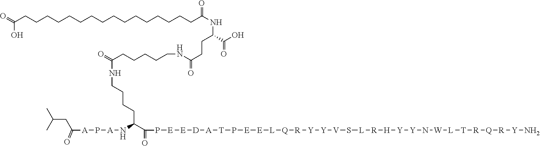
O=C(CCCCCCCCCCCCCCCCC(NC(CCC(=O)NCCCCCC(=O)NCCCCC(C(=O)P[E][E][D][A][T]P[E][E][L][Q][R][Y][Y][V]S[L][R][H][Y][Y]N[W][L][T][R][Q][R][Y]N)N[A]P[A]C(=O)CC(C)C)C(O)=O)=O)O
